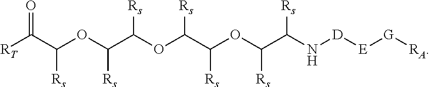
[RT]C(C(OC(C(OC(C(OC(C(N[D][E][G][RA])[Rs])[Rs])[Rs])[Rs])[Rs])[Rs])[Rs])=O
